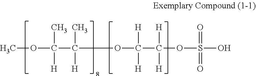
COC(C(OC(C(OS(O)(=O)=O)([H])[H])([H])[H])(C)[H])(C)[H]
